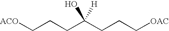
[ACO]CCCC(CCC[OAC])(O)[H]
